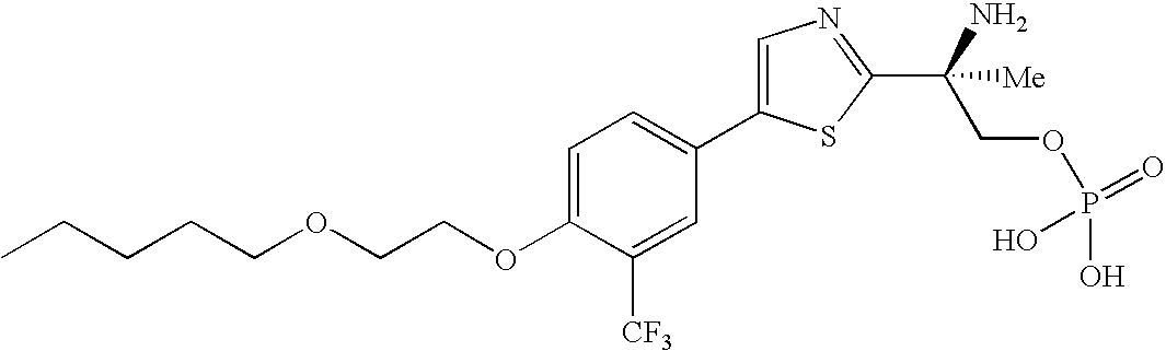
C(COCCOC1=CC=C(C2=CN=C(C(COP(O)(=O)O)(N)[Me])S2)C=C1[CF3])CCC
